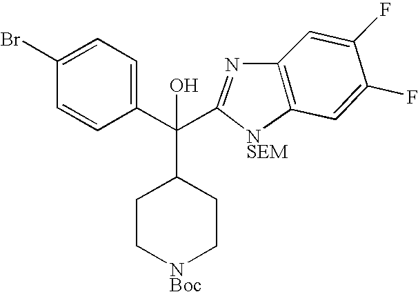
C1=C(F)C(F)=CC2=C1N=C(C(C1=CC=C(Br)C=C1)(O)C1CC[NBoc]CC1)[NSEM]2
